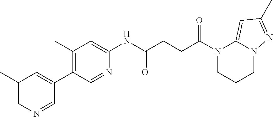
C1(C)=CN=CC(C2=C(C)C=C(NC(CCC(N3CCCN4C3=CC(C)=N4)=O)=O)N=C2)=C1
